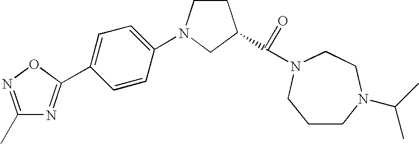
C1CN(C(C)C)CCN(C(=O)C2CCN(C3=CC=C(C4=NC(C)=NO4)C=C3)C2)C1
